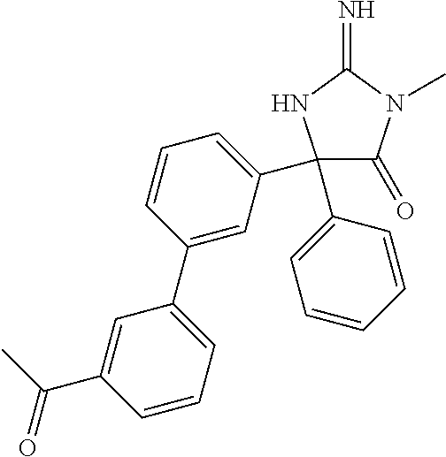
C1(=O)C(C2=CC=CC(C3=CC=CC(C(C)=O)=C3)=C2)(C2=CC=CC=C2)NC(=N)N1C
